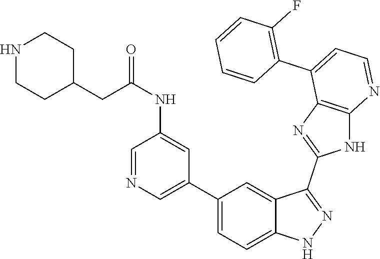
C1(C2=CC=C3C(=C2)C(C2=NC4=C(N2)N=CC=C4C2=C(F)C=CC=C2)=NN3)=CN=CC(NC(=O)CC2CCNCC2)=C1
